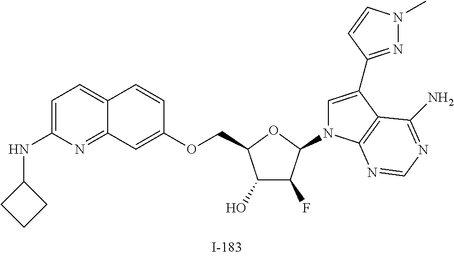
C1(O)C(F)C(N2C=C(C3=NN(C)C=C3)C3=C2N=CN=C3N)OC1COC1=CC2=NC(NC3CCC3)=CC=C2C=C1
